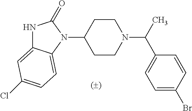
N1C2=CC(Cl)=CC=C2N(C2CCN(C(C3=CC=C(Br)C=C3)C)CC2)C1=O
